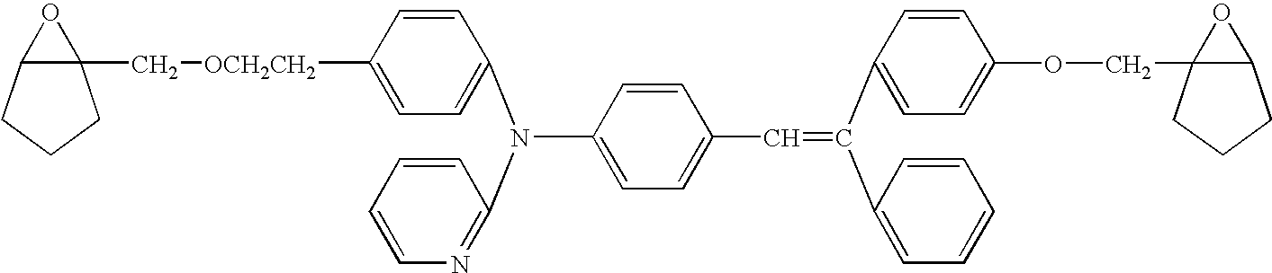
C(C1=CC=C(N(C2=CC=C([OCH2CH2]CC34C(CCC3)O4)C=C2)C2=NC=CC=C2)C=C1)=C(C1=CC=C(OCC23C(CCC2)O3)C=C1)C1=CC=CC=C1
